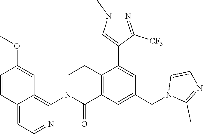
C12=C(C=C(CN3C(C)=NC=C3)C=C1C1=CN(C)N=C1[CF3])C(=O)N(C1=C3C(=CC=N1)C=CC(OC)=C3)CC2
